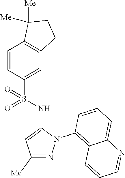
C1=CC(S(NC2=CC([Me])=NN2C2=C3C(=CC=C2)N=CC=C3)(=O)=O)=CC2=C1C([Me])([Me])CC2
